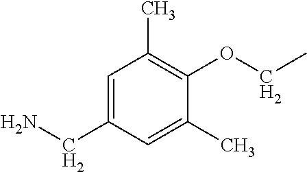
C1=C(CN)C=C(C)C(OCC)=C1C
